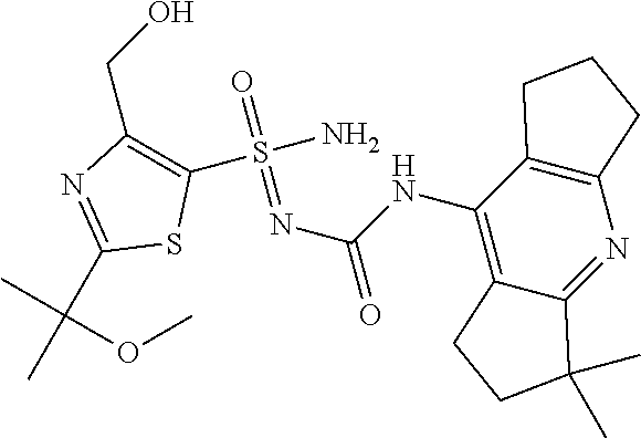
C1(C(C)(C)OC)=NC(CO)=C(S(N)(=O)=NC(=O)NC2=C3C(=NC4=C2CCC4)C(C)(C)CC3)S1
